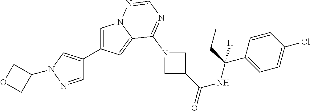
C1=C(C2=CN(C3COC3)N=C2)C=C2N1N=CN=C2N1CC(C(NC(C2=CC=C(Cl)C=C2)(CC)[H])=O)C1
